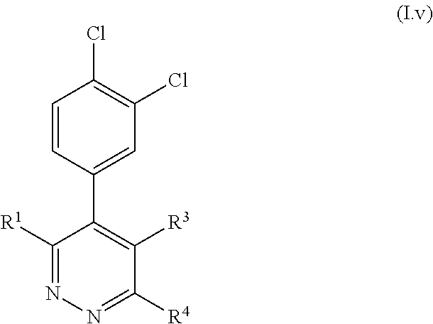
C1=CC(C2=C([R3])C([R4])=NN=C2[R1])=CC(Cl)=C1Cl
